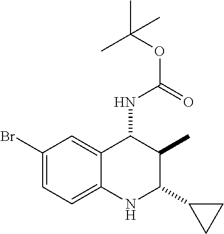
C1(Br)=CC=C2C(=C1)C(NC(OC(C)(C)C)=O)C(C)C(C1CC1)N2
